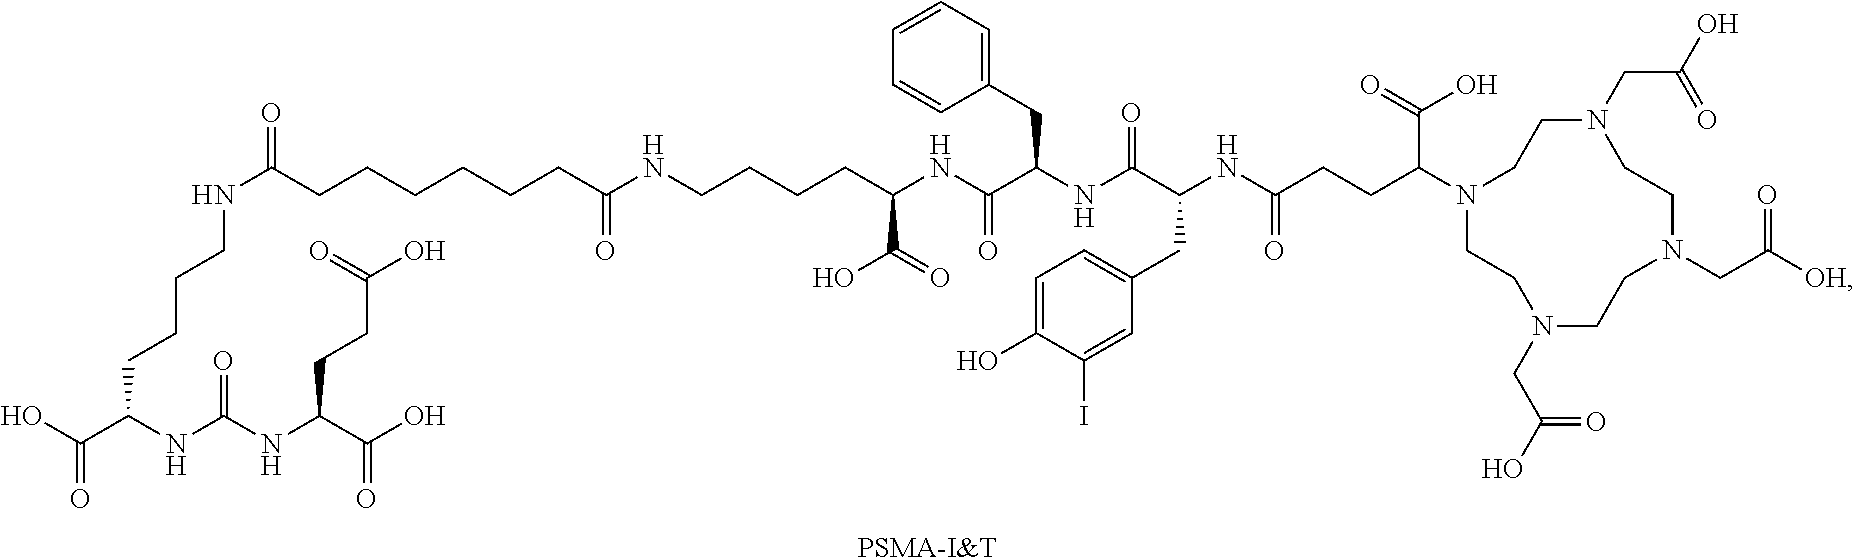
[PSMA-I&T].C(CCCC(NC(=O)NC(CCC(=O)O)C(=O)O)C(O)=O)NC(CCCCCCC(NCCCCC(NC(C(NC(C(NC(CCC(C(O)=O)N1CCN(CC(=O)O)CCN(CC(=O)[OH])CCN(CC(=O)O)CC1)=O)CC1=CC=C(O)C(I)=C1)=O)CC1=CC=CC=C1)=O)C(=O)O)=O)=O
